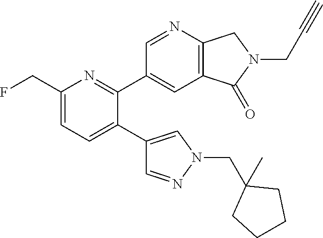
C1(CF)=CC=C(C2=CN(CC3(C)CCCC3)N=C2)C(C2=CC3=C(N=C2)CN(CC#C)C3=O)=N1
